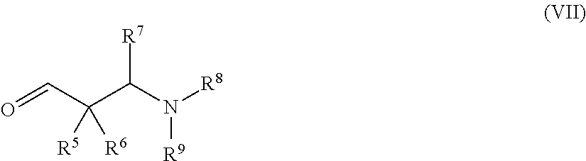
O=CC(C(N([R8])[R9])[R7])([R6])[R5]
